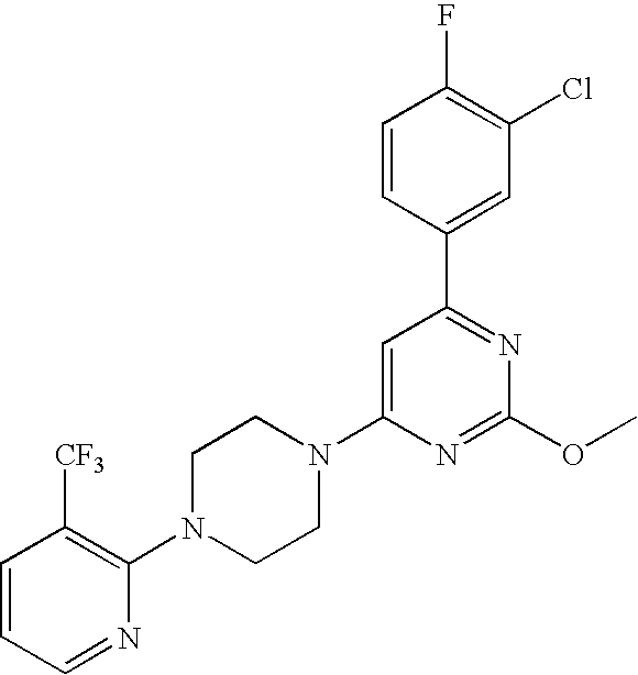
C1=C(N2CCN(C3=C([CF3])C=CC=N3)CC2)N=C(OC)N=C1C1=CC(Cl)=C(F)C=C1
